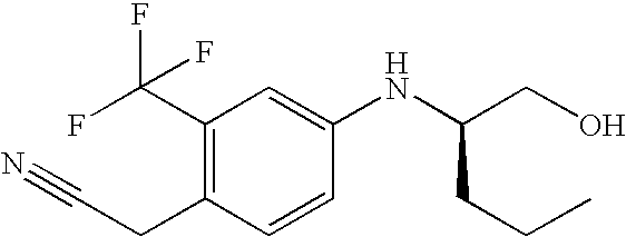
C1(C(F)(F)F)=C(CC#N)C=CC(NC(CO)CCC)=C1
